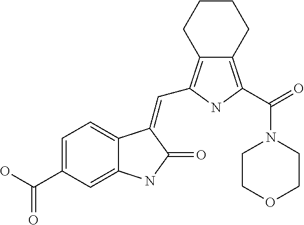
C1=C(C(O)=O)C=C2C(=C1)C(=CC1=C3C(=C(C(=O)N4CCOCC4)N1)CCCC3)C(=O)N2
